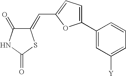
C1(=CC2=CC=C(C3=CC([Y])=CC=C3)O2)C(=O)NC(=O)S1
